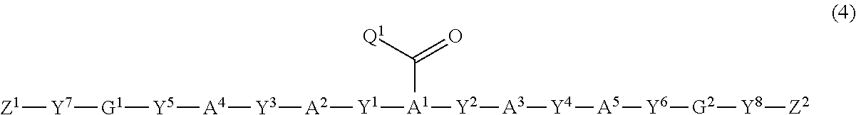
[Y1]([A1]([Y2][A3][Y4][A5][Y6][G2][Y8][Z2])C([Q1])=O)[A2][Y3][A4][Y5][G1][Y7][Z1]
